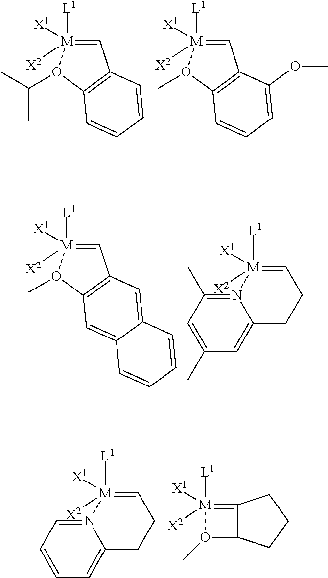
C1=[M]([L1])([X2])([X1])O(C(C)C)C2=C1C=CC=C2.C1=[M]([L1])([X2])([X1])O(C)C2=C1C(OC)=CC=C2.C1=[M]([L1])([X2])([X1])O(C)C2=C1C=C1C(=C2)C=CC=C1.C1(C)=CC(C)=N2C(=C1)CCC=[M]2([L1])([X2])[X1].C1=CC=N2C(=C1)CCC=[M]2([L1])([X2])[X1].C12=[M]([L1])([X2])([X1])O(C)C1CCC2
